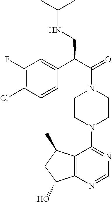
C(N1CCN(C2=NC=NC3=C2C(C)CC3O)CC1)(C(C1=CC(F)=C(Cl)C=C1)CNC(C)C)=O
